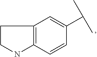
C1=CC(C(C)C)=CC2=C1NCC2
